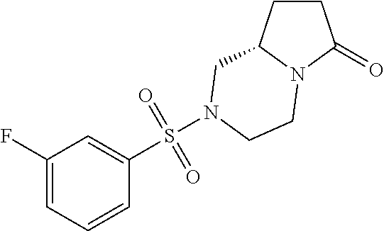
C1CC2N(C1=O)CCN(S(C1=CC(F)=CC=C1)(=O)=O)C2
